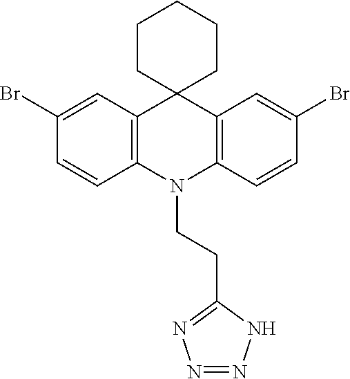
C1(Br)=CC2=C(C=C1)N(CCC1=NN=NN1)C1=C(C=C(Br)C=C1)C21CCCCC1
